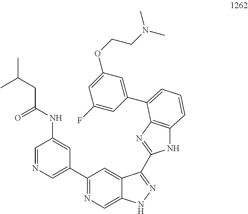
C1=NC=C(C2=NC=C3C(=C2)C(C2=NC4=C(N2)C=CC=C4C2=CC(OCCN(C)C)=CC(F)=C2)=NN3)C=C1NC(=O)CC(C)C
